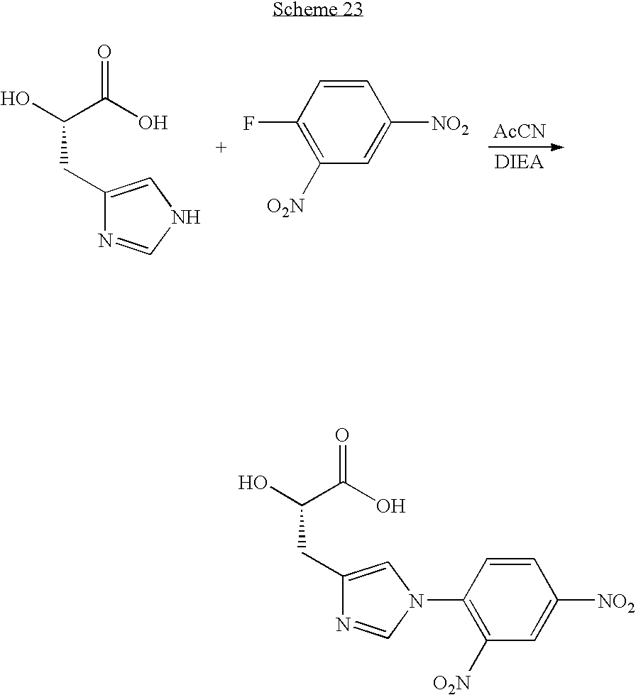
[AcCN].OC(C(O)=O)CC1=CNC=N1.C1(F)=C([O2N])C=C([NO2])C=C1.OC(C(O)=O)CC1=CN(C2=C([O2N])C=C([NO2])C=C2)C=N1
